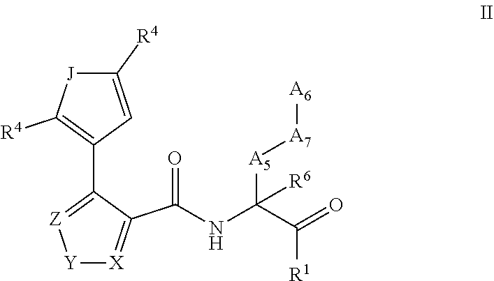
[Y]1[X]=C(C(NC([A5][A7][A6])([R6])C([R1])=O)=O)C(C2=C([R4])[J]C([R4])=C2)=[Z]1
